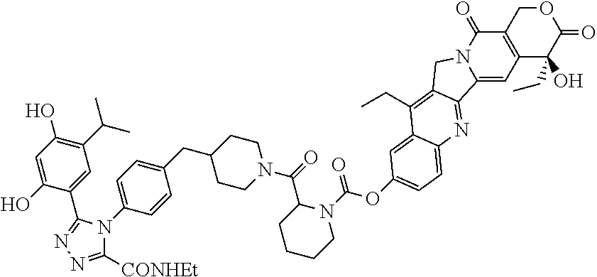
C(C)(C)C1=C(O)C=C(O)C(C2=NN=C([CONHEt])N2C2=CC=C(CC3CCN(C(C4CCCCN4C(OC4=CC=C5C(=C4)C(CC)=C4CN6C(=O)C7=C(C=C6C4=N5)C(O)(CC)C(=O)OC7)=O)=O)CC3)C=C2)=C1
